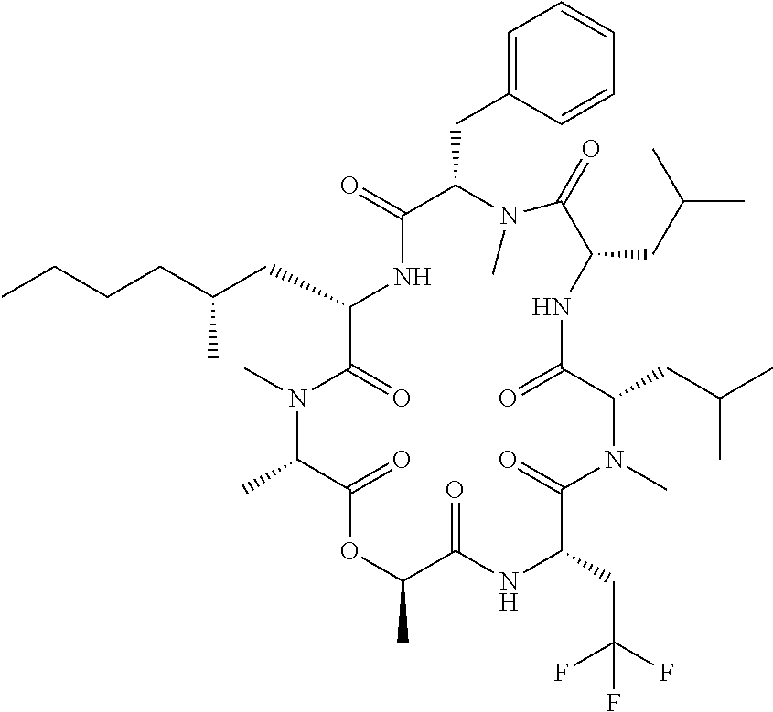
C1(CC(CCCC)C)C(=O)N(C)C(C)C(=O)OC(C)C(=O)NC(CC(F)(F)F)C(=O)N(C)C(CC(C)C)C(=O)NC(CC(C)C)C(=O)N(C)C(CC2=CC=CC=C2)C(=O)N1
